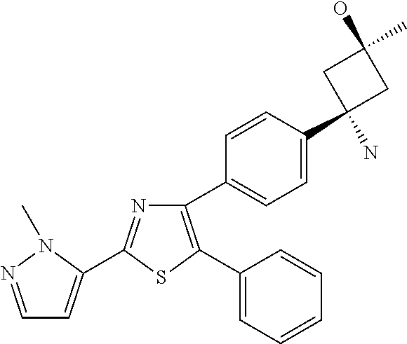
C1(C2=CC=C(C3(N)CC(O)(C)C3)C=C2)=C(C2=CC=CC=C2)SC(C2=CC=NN2C)=N1
